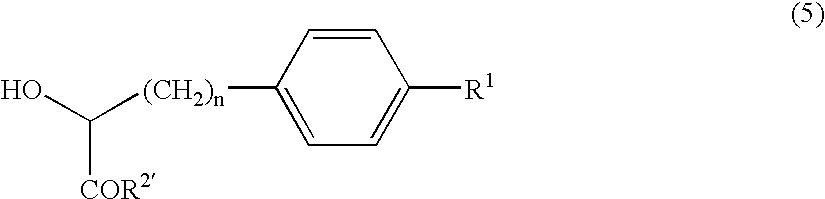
OC([(CH2)n]C1=CC=C([R1])C=C1)[COR2]
